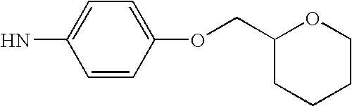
NC1=CC=C(OCC2CCCCO2)C=C1
